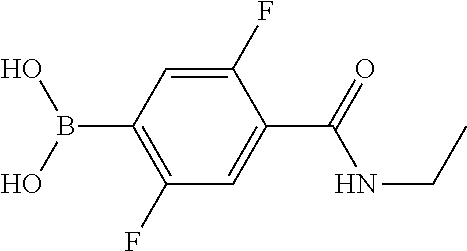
OB(O)C1=C(F)C=C(C(=O)NCC)C(F)=C1
